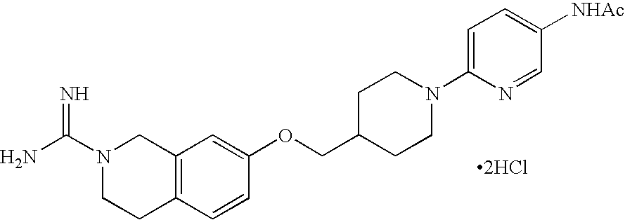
C12=C(C=CC(OCC3CCN(C4=CC=C([NHAc])C=N4)CC3)=C1)CCN(C(N)=N)C2.[2HCl]
